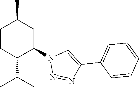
C1CC(C(C)C)C(N2N=NC(C3=CC=CC=C3)=C2)CC1C
